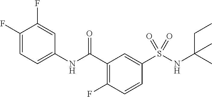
C1(C(NC2=CC=C(F)C(F)=C2)=O)=C(F)C=CC(S(NC(C)(CC)C)(=O)=O)=C1
